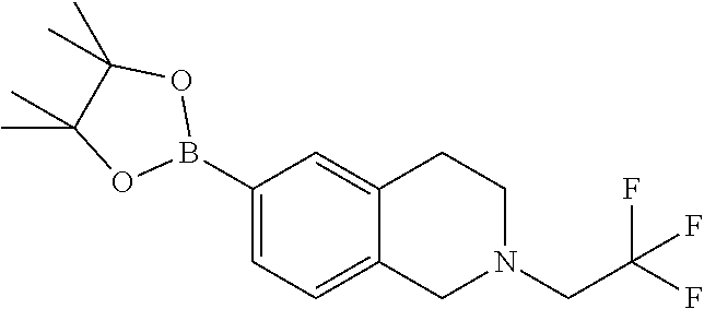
C12=CC(B3OC(C)(C)C(C)(C)O3)=CC=C1CN(CC(F)(F)F)CC2
